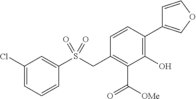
C1(Cl)=CC=CC(S(CC2=C(C(=O)[OMe])C(O)=C(C3=COC=C3)C=C2)(=O)=O)=C1
